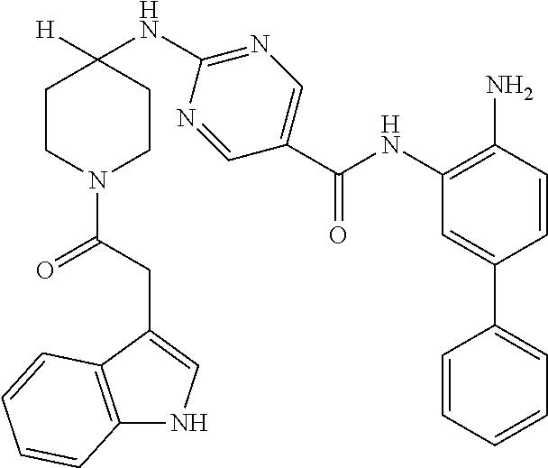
C1CN(C(=O)CC2=CNC3=C2C=CC=C3)CCC1(NC1=NC=C(C(NC2=C(N)C=CC(C3=CC=CC=C3)=C2)=O)C=N1)[H]
